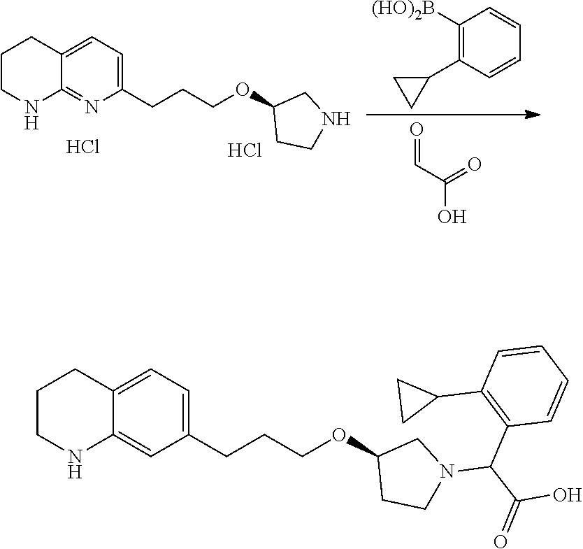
C1CNC2=NC(CCCOC3CCNC3)=CC=C2C1.Cl.Cl.C1([(HO)2B])=C(C2CC2)C=CC=C1.O=CC(=O)O.C1=C2C(=CC=C1CCCOC1CCN(C(C(=O)O)C3=C(C4CC4)C=CC=C3)C1)CCCN2
